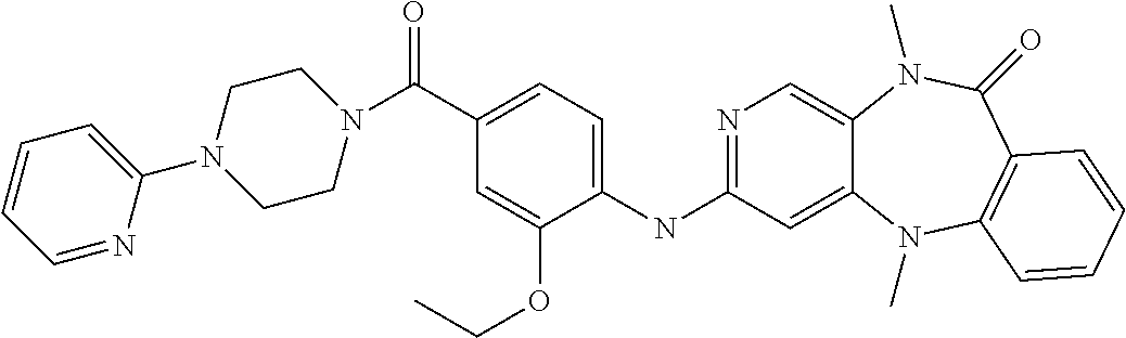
C1(C(=O)N2CCN(C3=CC=CC=N3)CC2)=CC=C(NC2=NC=C3C(=C2)N(C)C2=C(C(=O)N3C)C=CC=C2)C(OCC)=C1
